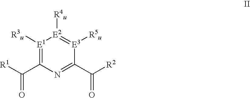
O=C(C1=[E1]([R3u])[E2]([R4u])=[E3]([R5u])C(C([R2])=O)=N1)[R1]
